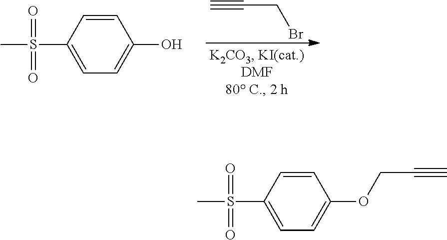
C#CCBr.C1=CC(S(C)(=O)=O)=CC=C1O.C1=CC(S(C)(=O)=O)=CC=C1OCC#C
